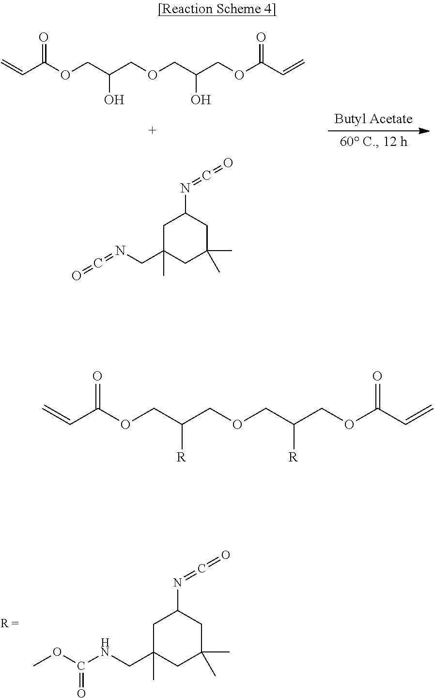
C1C(CNC(OC)=O)(C)CC(C)(C)CC1N=C=O.C=CC(OCC(COCC(COC(C=C)=O)O)O)=O.C1C(CN=C=O)(C)CC(C)(C)CC1N=C=O.C=CC(OCC(COCC(COC(C=C)=O)[R])[R])=O
